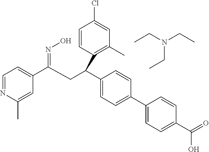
C1=C(C)N=CC=C1C(CC(C1=CC=C(C2=CC=C(C(=O)O)C=C2)C=C1)C1=C(C)C=C(Cl)C=C1)=NO.N(CC)(CC)CC
